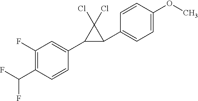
FC1=C(C(F)F)C=CC(C2C(C3=CC=C(OC)C=C3)C2(Cl)Cl)=C1
